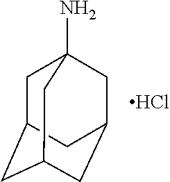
C1C2CC3CC(CC1(N)C3)C2.Cl
